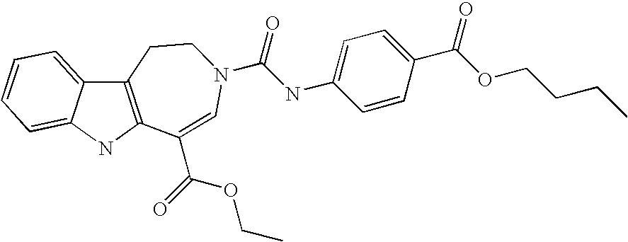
C12=C(NC3=CC=CC=C13)C(C(OCC)=O)=CN(C(=O)NC1=CC=C(C(=O)OCCCC)C=C1)CC2
